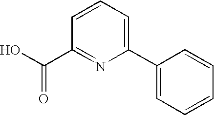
C1=CC=C(C2=CC=CC=C2)N=C1C(O)=O
